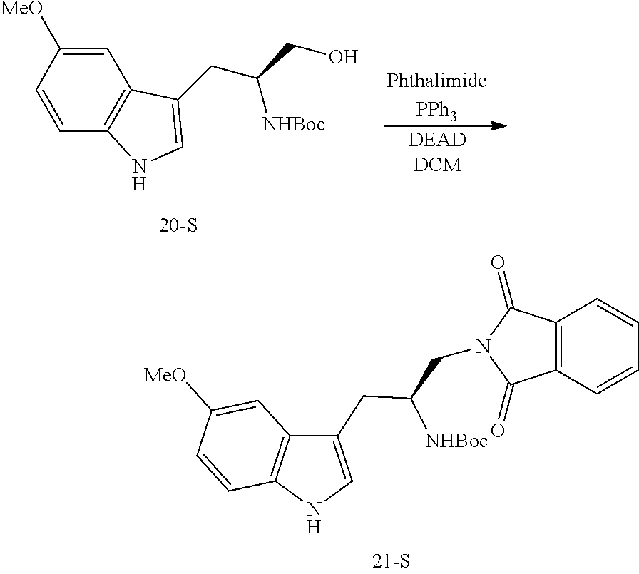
C1=C([MeO])C=CC2=C1C(CC(CO)[NHBoc])=CN2.[PhthalimidePPh3].[DEADDCM].C1=C([MeO])C=CC2=C1C(CC(CN1C(=O)C3=C(C=CC=C3)C1=O)[NHBoc])=CN2
